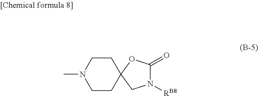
C1CN(C)CCC12CN([RB8])C(=O)O2
